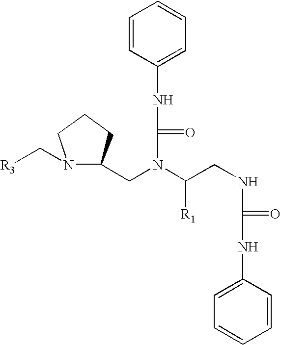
C1=CC(NC(N(C(CNC(NC2=CC=CC=C2)=O)[R1])CC2N(C[R3])CCC2)=O)=CC=C1
